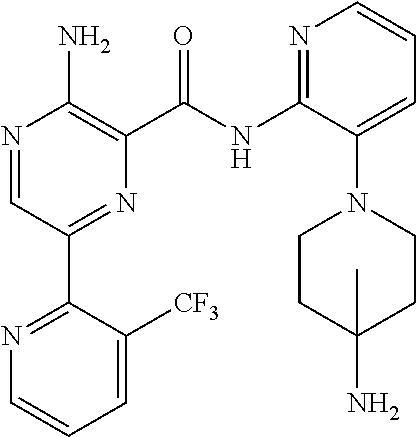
N1=CC(C2=NC=CC=C2[CF3])=NC(C(NC2=NC=CC=C2N2CCC(N)(C)CC2)=O)=C1N
